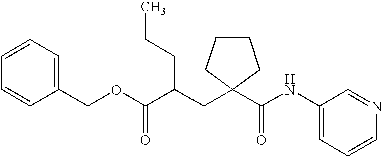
C1(COC(C(CC2(C(NC3=CC=CN=C3)=O)CCCC2)CCC)=O)=CC=CC=C1
